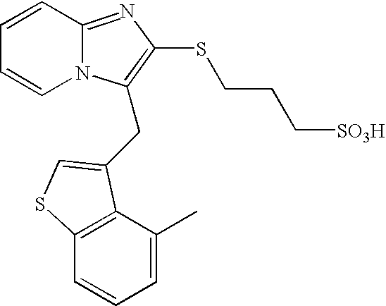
C1=CC2=NC(SCCC[SO3H])=C(CC3=CSC4=C3C(C)=CC=C4)N2C=C1
